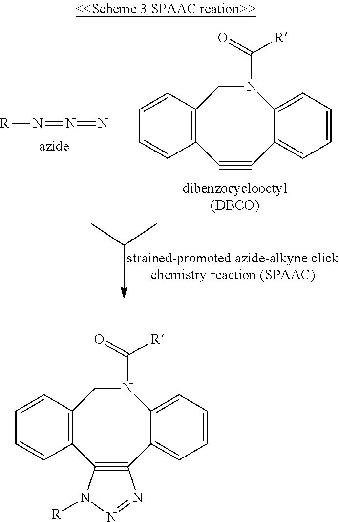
[R]N=N=N.N1(C(=O)[R])CC2=C(C#CC3=CC=CC=C13)C=CC=C2.N1(C(=O)[R])CC2=C(C3#C(C4=CC=CC=C14)N=NN3[R])C=CC=C2
